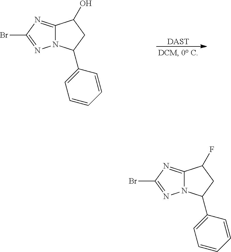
C12=NC(Br)=NN1C(C1=CC=CC=C1)CC2O.[DAST].C12=NC(Br)=NN1C(C1=CC=CC=C1)CC2F
